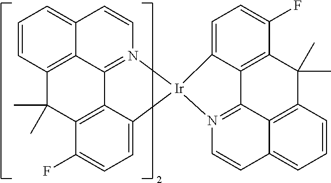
C12=C3C(C)(C)C4=C5C1=N(C=CC2=CC=C3)[Ir]1(C5=CC=C4F)C2=CC=C(F)C3=C2C2=N1C=CC1=CC=CC(=C21)C3(C)C
